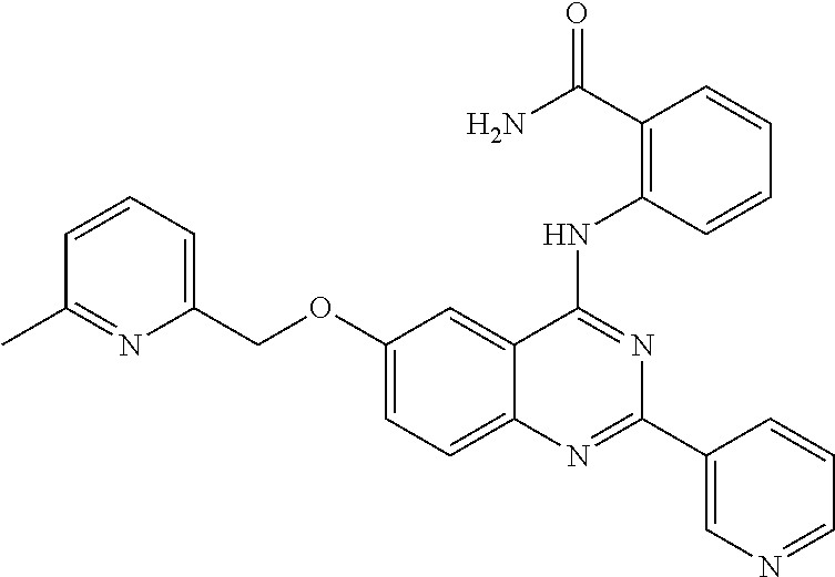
C1(OCC2=CC=CC(C)=N2)=CC=C2C(=C1)C(NC1=C(C(=O)N)C=CC=C1)=NC(C1=CN=CC=C1)=N2
